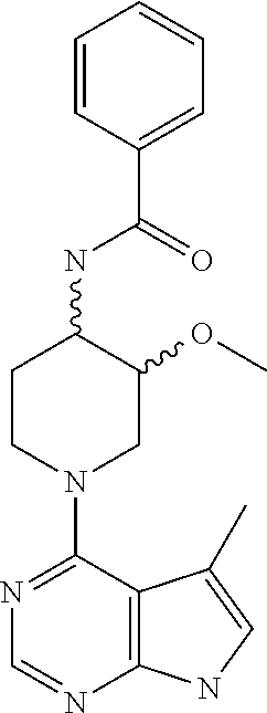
C1CN(C2=NC=NC3=C2C(C)=CN3)CC(OC)C1NC(C1=CC=CC=C1)=O
